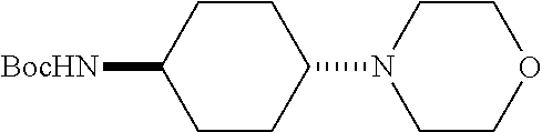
C1CC(N2CCOCC2)CCC1[BocHN]
